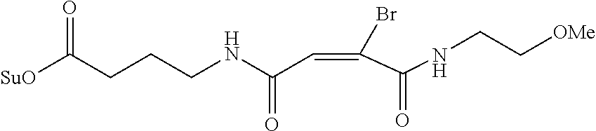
C(CCCNC(C=C(Br)C(=O)NCC[OMe])=O)([SuO])=O
